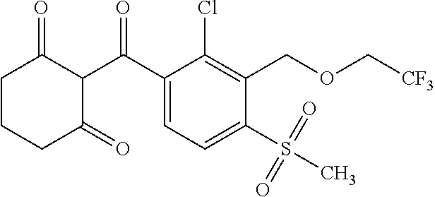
C1CCC(=O)C(C(C2=CC=C(S(=O)(=O)C)C(COC[CF3])=C2Cl)=O)C1=O
